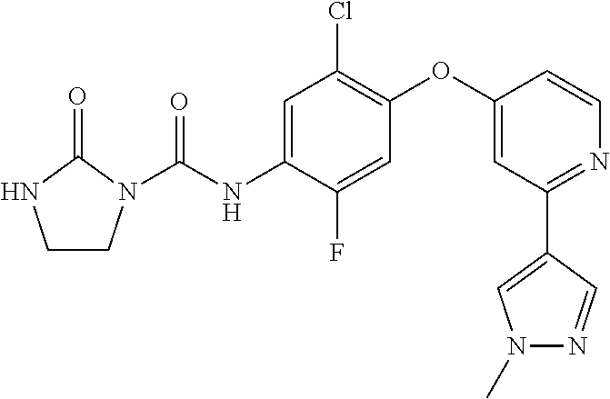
C1CN(C(NC2=CC(Cl)=C(OC3=CC(C4=CN(C)N=C4)=NC=C3)C=C2F)=O)C(=O)N1
